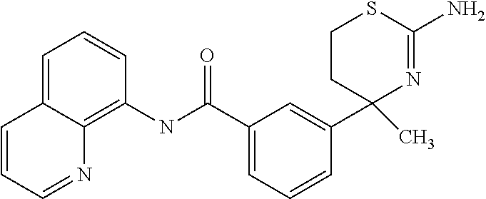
C1(C(=O)NC2=C3C(=CC=C2)C=CC=N3)=CC=CC(C2(C)N=C(N)SCC2)=C1
